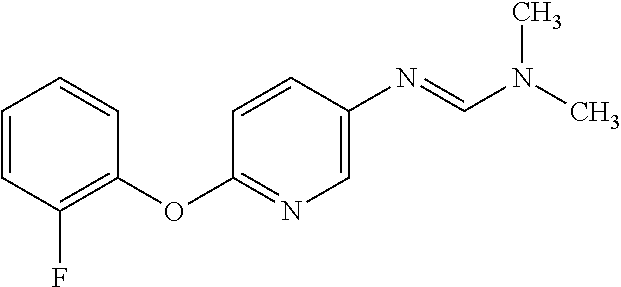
C1=CC(F)=C(OC2=NC=C(N=CN(C)C)C=C2)C=C1
